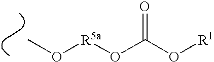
CO[R5a]OC(O[R1])=O
